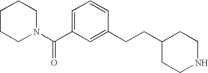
C1=C(C(N2CCCCC2)=O)C=C(CCC2CCNCC2)C=C1
